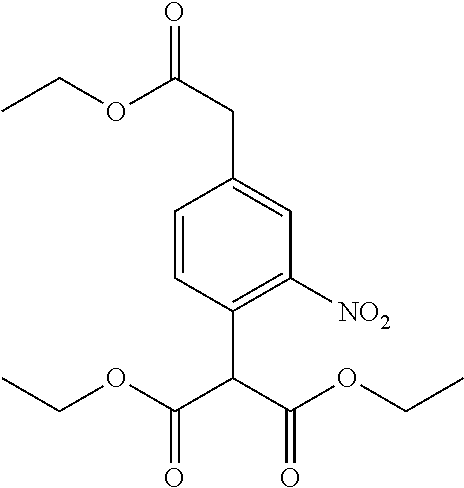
C1=CC(C(C(OCC)=O)C(OCC)=O)=C([NO2])C=C1CC(OCC)=O
